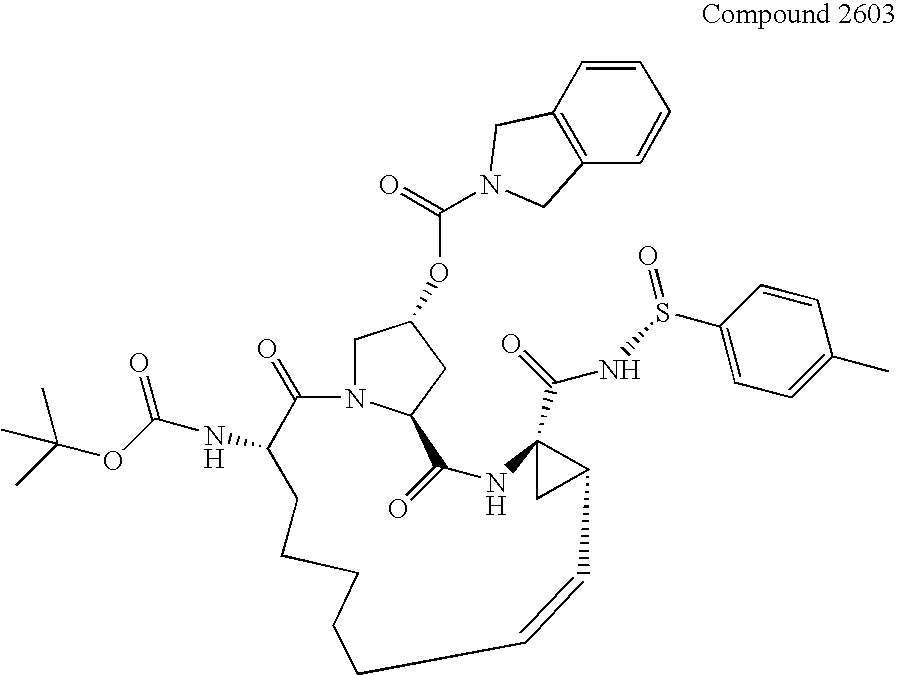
C1N2C(CC1OC(=O)N1CC3=C(C1)C=CC=C3)C(=O)NC1(C(=O)NS(C3=CC=C(C)C=C3)=O)CC1C=CCCCCCC(NC(OC(C)(C)C)=O)C2=O
